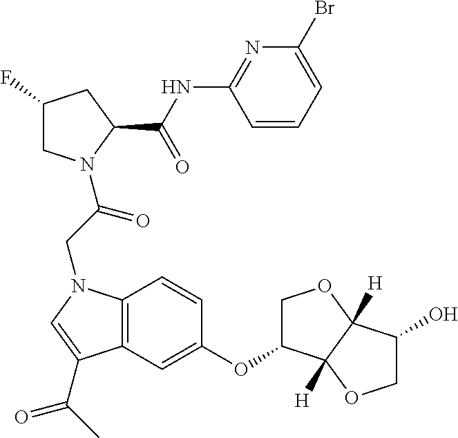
C1(F)CN(C(CN2C3=C(C=C(OC4COC5([H])C4([H])OCC5O)C=C3)C(C(C)=O)=C2)=O)C(C(NC2=NC(Br)=CC=C2)=O)C1
